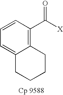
C1=CC(C([X])=O)=C2C(=C1)CCCC2
